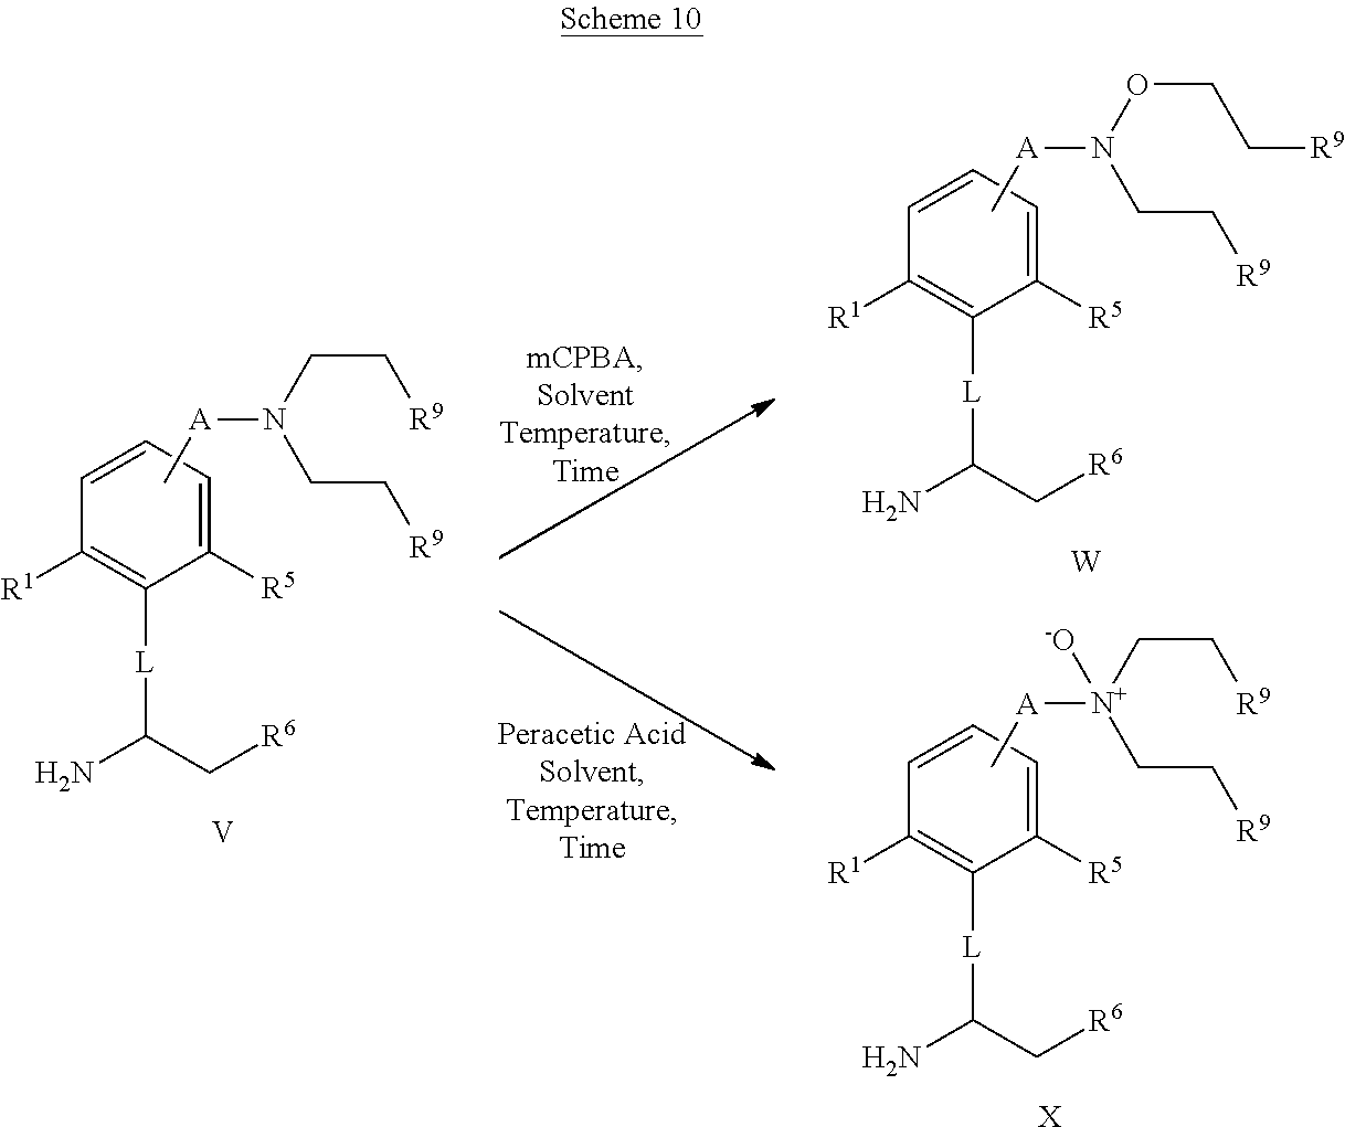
C[A]N(CC[R9])CC[R9].C1=CC=C([R5])C([L]C(C[R6])N)=C1[R1].[V].C[A]N(OCC[R9])CC[R9].C1=CC=C([R5])C([L]C(C[R6])N)=C1[R1].[W].C[A][N+](CC[R9])(CC[R9])[-O].C1=CC=C([R5])C([L]C(C[R6])N)=C1[R1].[X]
